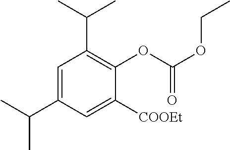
C1=C(C(C)C)C=C([COOEt])C(OC(OCC)=O)=C1C(C)C
